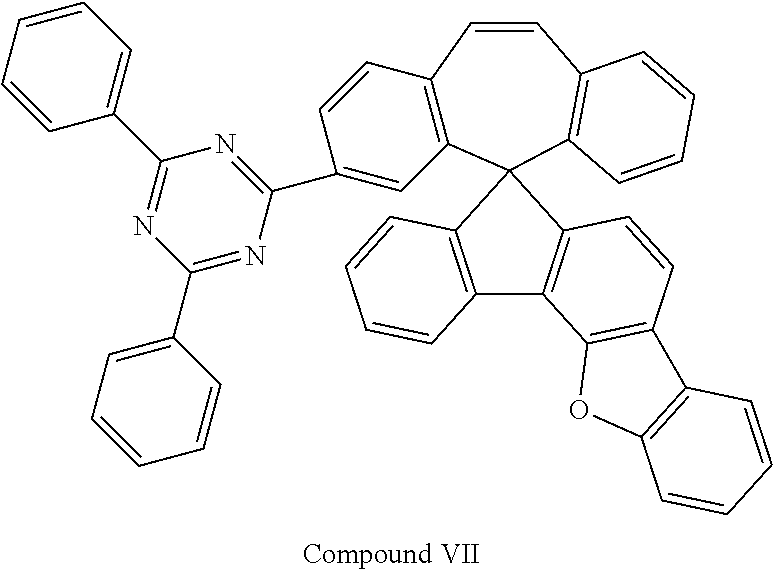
C12=C(C=CC3=C(C14C1=C(C5=C(C=C1)C1=C(O5)C=CC=C1)C1=C4C=CC=C1)C=C(C1=NC(C4=CC=CC=C4)=NC(C4=CC=CC=C4)=N1)C=C3)C=CC=C2
